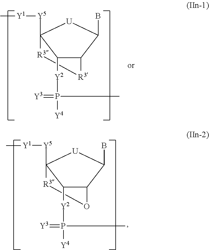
C1([Y2]P(=[Y3])([Y4])C)C2C(B)[U]C1([Y5][Y1]C)[R3]O2.C1([Y2]P(=[Y3])([Y4])C)C2C(B)[U]C1([Y5][Y1]C)[R3][R3]2
